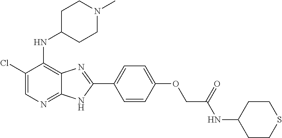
C1(Cl)=CN=C2C(=C1NC1CCN(C)CC1)N=C(C1=CC=C(OCC(NC3CCSCC3)=O)C=C1)N2
